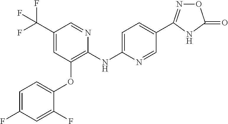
C1(C(F)(F)F)=CC(OC2=CC=C(F)C=C2F)=C(NC2=CC=C(C3=NOC(=O)N3)C=N2)N=C1
